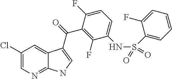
C1(Cl)=CN=C2C(=C1)C(C(=O)C1=C(F)C(NS(=O)(=O)C3=CC=CC=C3F)=CC=C1F)=CN2
